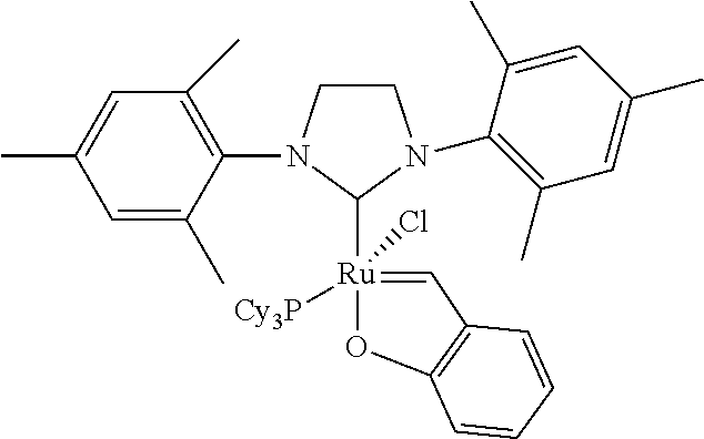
C1CN(C2=C(C)C=C(C)C=C2C)C([Ru]2(Cl)([Cy3P])=CC3=C(O2)C=CC=C3)N1C1=C(C)C=C(C)C=C1C
